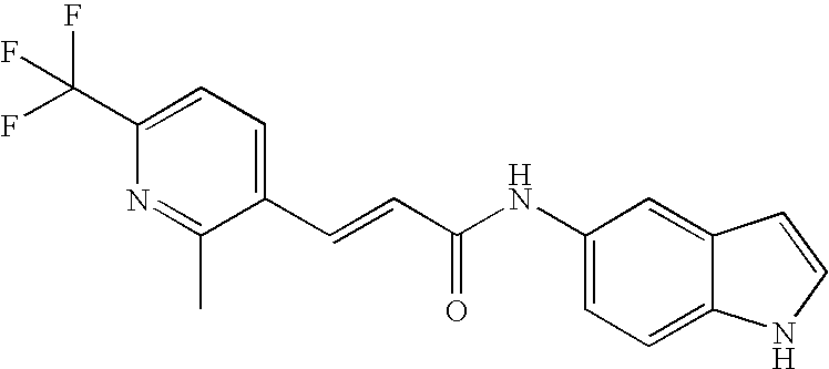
C(C1=CC=C(C(F)(F)F)N=C1C)=CC(NC1=CC=C2C(=C1)C=CN2)=O
